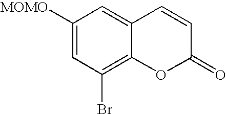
C1([MOMO])=CC(Br)=C2C(=C1)C=CC(=O)O2
